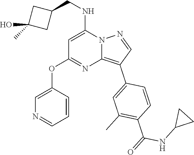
C1(CNC2=CC(OC3=CN=CC=C3)=NC3=C(C4=CC(C)=C(C(=O)NC5CC5)C=C4)C=NN23)CC(C)(O)C1
